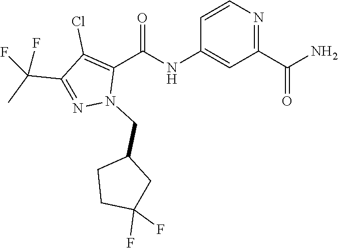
NC(C1=NC=CC(NC(C2=C(Cl)C(C(C)(F)F)=NN2CC2CCC(F)(F)C2)=O)=C1)=O
